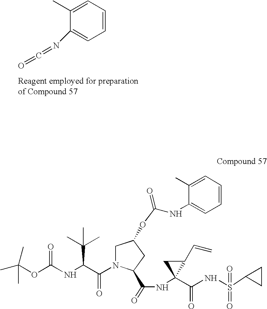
C1=CC=C(C)C(N=C=O)=C1.CC(OC(NC(C(N1CC(OC(NC2=CC=CC=C2C)=O)CC1C(=O)NC1(C(=O)NS(=O)(C2CC2)=O)C(C=C)C1)=O)C(C)(C)C)=O)(C)C
